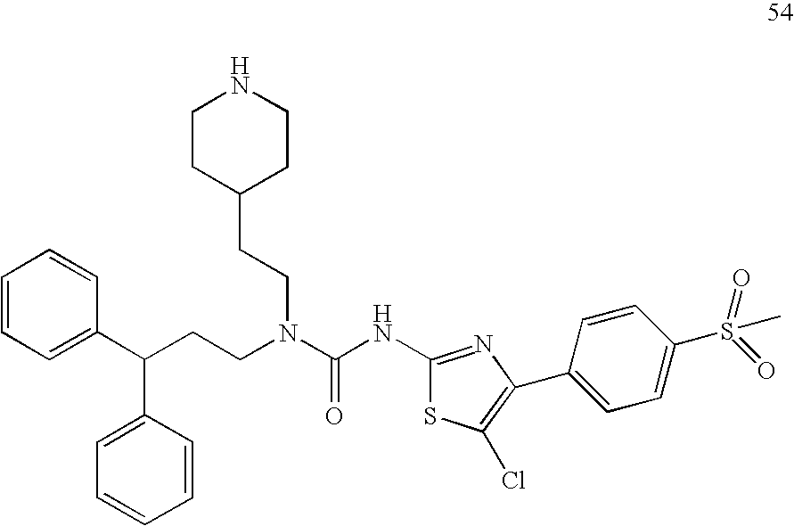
C1=CC=C(C(CCN(C(NC2=NC(C3=CC=C(S(=O)(=O)C)C=C3)=C(Cl)S2)=O)CCC2CCNCC2)C2=CC=CC=C2)C=C1
